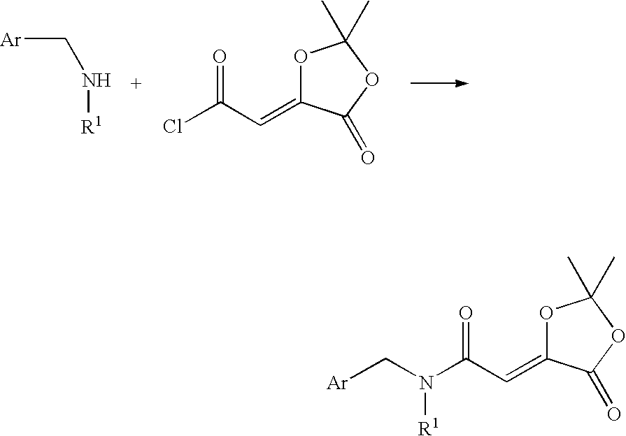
[Ar]CN[R1].ClC(C=C1OC(C)(C)OC1=O)=O.[Ar]CN(C(C=C1OC(C)(C)OC1=O)=O)[R1]
